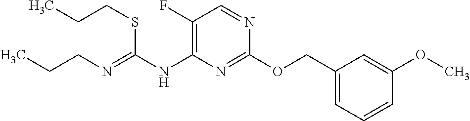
N(=C(NC1=C(F)C=NC(OCC2=CC=CC(OC)=C2)=N1)SCCC)CCC
